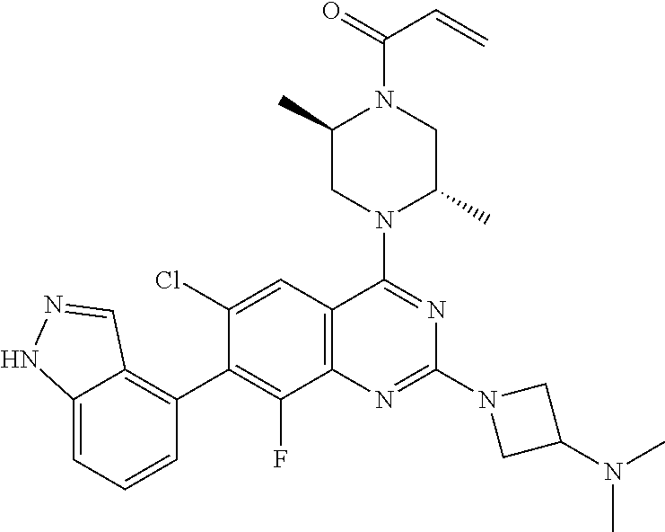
C12=C(C=C(Cl)C(C3=C4C(=CC=C3)NN=C4)=C1F)C(N1C(C)CN(C(=O)C=C)C(C)C1)=NC(N1CC(N(C)C)C1)=N2
